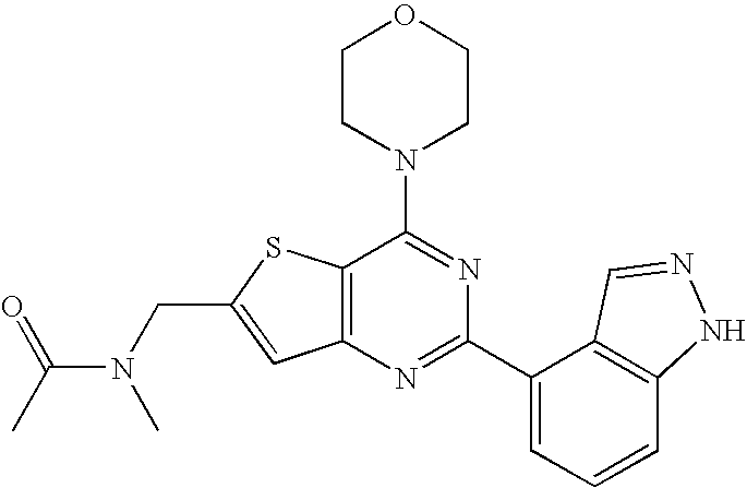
C1CN(C2=NC(C3=CC=CC4=C3C=NN4)=NC3=C2SC(CN(C(C)=O)C)=C3)CCO1
